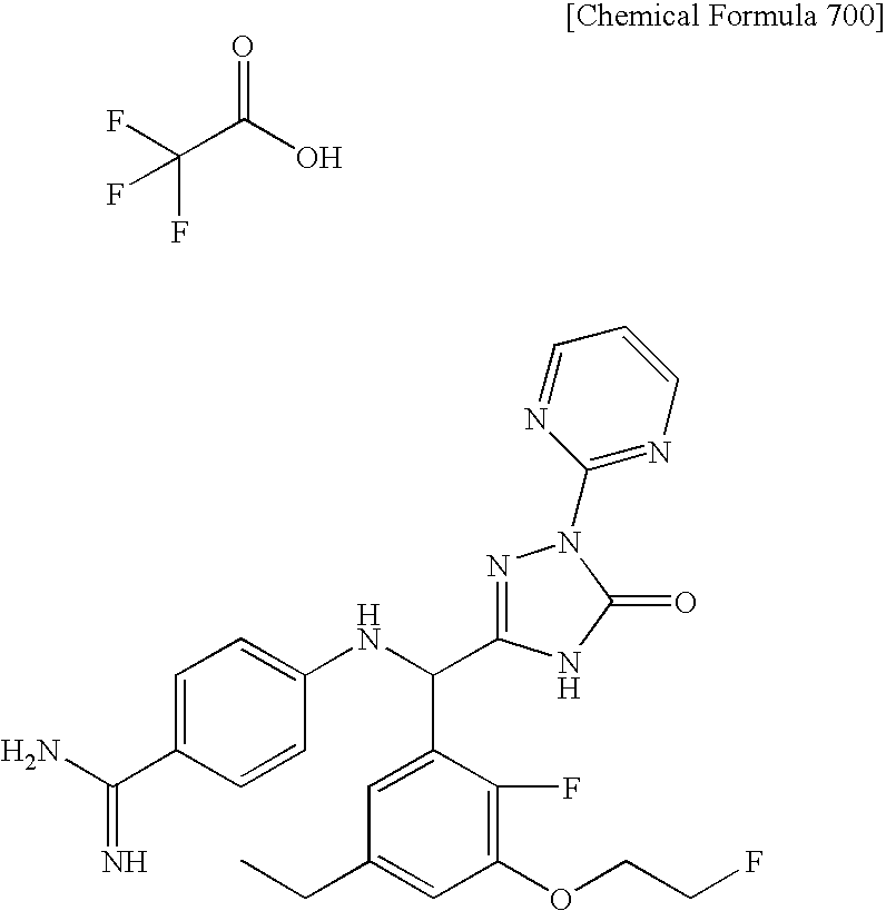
FC(C(O)=O)(F)F.C1=C(C(=N)N)C=CC(NC(C2=CC(CC)=CC(OCCF)=C2F)C2=NN(C3=NC=CC=N3)C(=O)N2)=C1
